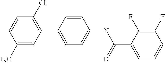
C1([F3C])=CC(C2=CC=C(NC(C3=CC=CC(F)=C3F)=O)C=C2)=C(Cl)C=C1
